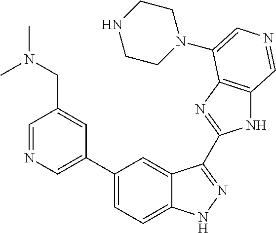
C1(C2=CN=CC(CN(C)C)=C2)=CC=C2C(=C1)C(C1=NC3=C(N1)C=NC=C3N1CCNCC1)=NN2
